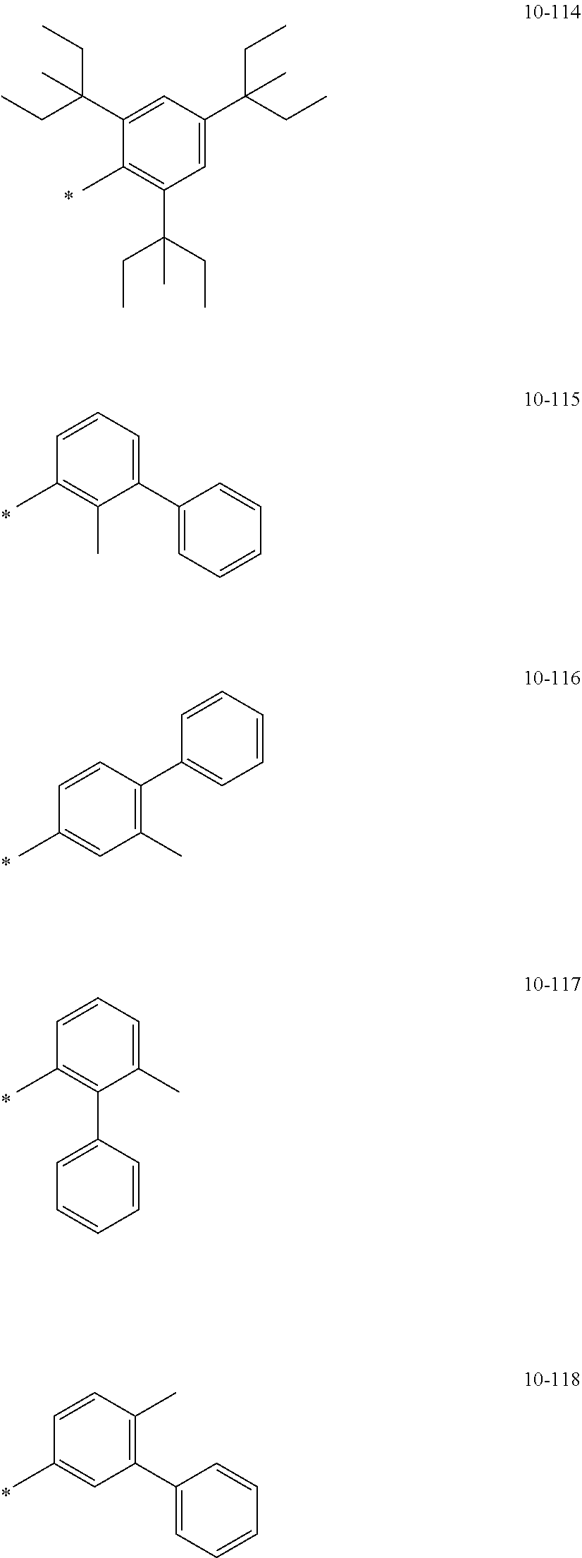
C1=C(C(CC)(CC)C)C=C(C(CC)(CC)C)C(C)=C1C(CC)(CC)C.C1(C2=CC=CC=C2)=CC=CC(C)=C1C.C1(C)=C(C2=CC=CC=C2)C=CC(C)=C1.C1(C)=CC=CC(C)=C1C1=CC=CC=C1.C1(C2=CC=CC=C2)=C(C)C=CC(C)=C1
